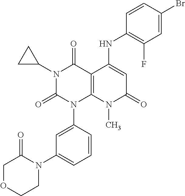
C1(NC2=CC(=O)N(C)C3=C2C(=O)N(C2CC2)C(=O)N3C2=CC(N3C(=O)COCC3)=CC=C2)=C(F)C=C(Br)C=C1
